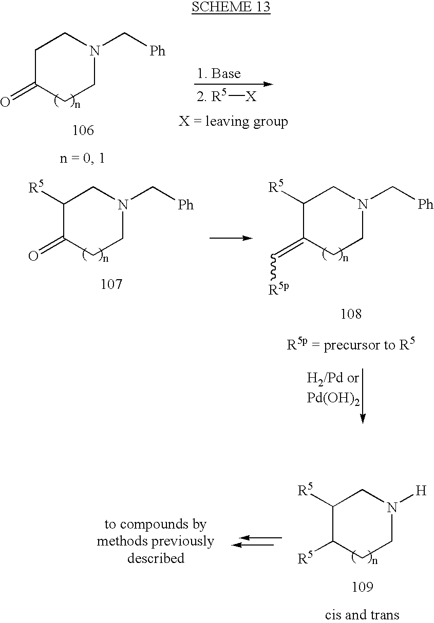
C1C(=O)CCN(C[Ph])C1.[2. R5][X].C1([R5])C([R5])CCN([H])C1.C1([R5])C(=O)CCN(C[Ph])C1.C1([R5])C(=C[R5p])CCN(C[Ph])C1
